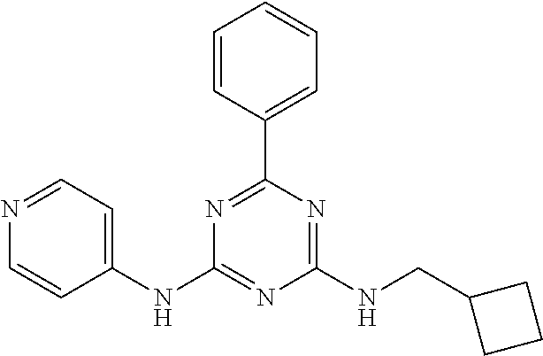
C1(NC2=CC=NC=C2)=NC(NCC2CCC2)=NC(C2=CC=CC=C2)=N1
